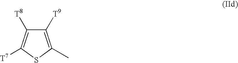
C1([T9])=C(C)SC([T7])=C1[T8]
